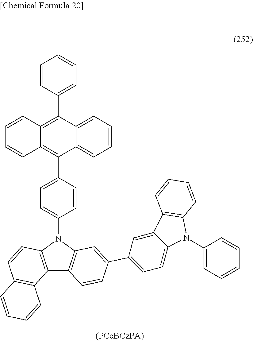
C12=C(C=CC3=C1C=CC=C3)N(C1=CC=C(C3=C4C(=C(C5=CC=CC=C5)C5=CC=CC=C53)C=CC=C4)C=C1)C1=C2C=CC(C2=CC=C3C(=C2)C2=C(N3C3=CC=CC=C3)C=CC=C2)=C1
